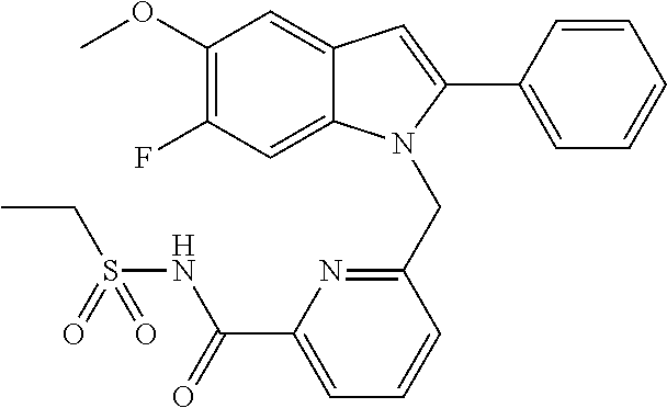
C1(OC)=C(F)C=C2C(=C1)C=C(C1=CC=CC=C1)N2CC1=NC(C(NS(CC)(=O)=O)=O)=CC=C1
